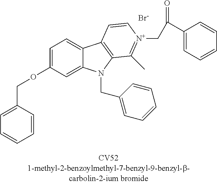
C12=CC(OCC3=CC=CC=C3)=CC=C1C1=C(N2CC2=CC=CC=C2)C(C)=[N+](CC(C2=CC=CC=C2)=O)C=C1.[Br-]
